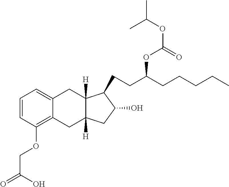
C1=CC(OCC(=O)O)=C2C(=C1)CC1([H])C([H])(C2)CC(O)C1CCC(CCCCC)OC(OC(C)C)=O
